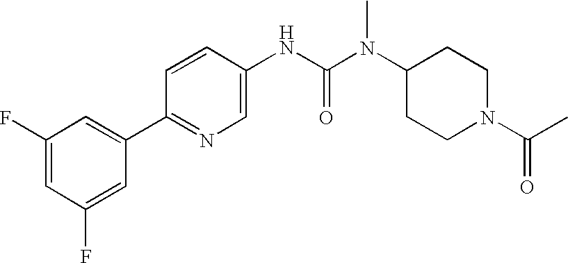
C1(F)=CC(F)=CC(C2=NC=C(NC(N(C3CCN(C(=O)C)CC3)C)=O)C=C2)=C1
